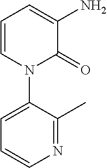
C1=CN(C2=CC=CN=C2C)C(=O)C(N)=C1
